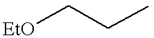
[EtO]CCC
